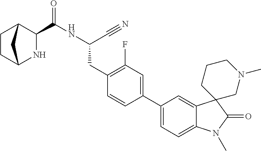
C(NC(CC1=C(F)C=C(C2=CC=C3C(=C2)C2(C(=O)N3C)CCCN(C)C2)C=C1)C#N)(=O)C1C2CCC(N1)C2
